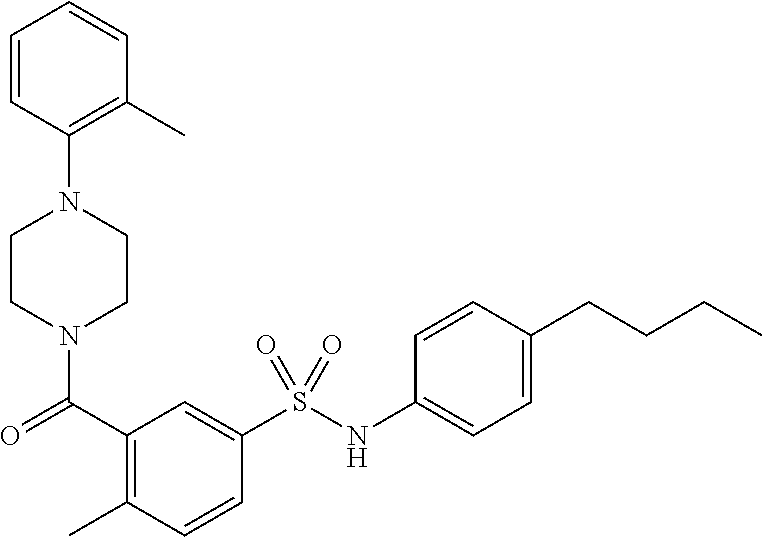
C1=CC(N2CCN(C(C3=C(C)C=CC(S(NC4=CC=C(CCCC)C=C4)(=O)=O)=C3)=O)CC2)=C(C)C=C1
